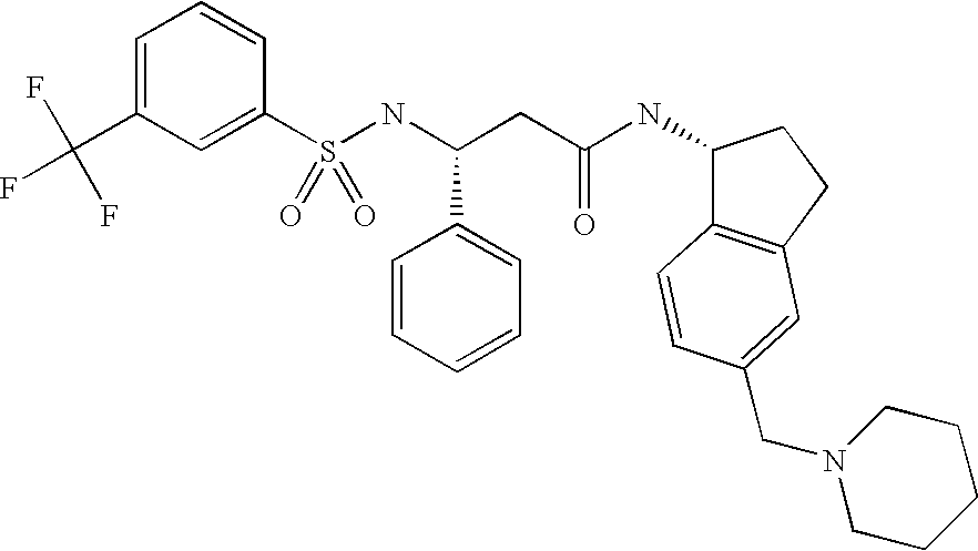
C1=C(C(F)(F)F)C=C(S(NC(CC(NC2C3=C(CC2)C=C(CN2CCCCC2)C=C3)=O)C2=CC=CC=C2)(=O)=O)C=C1
